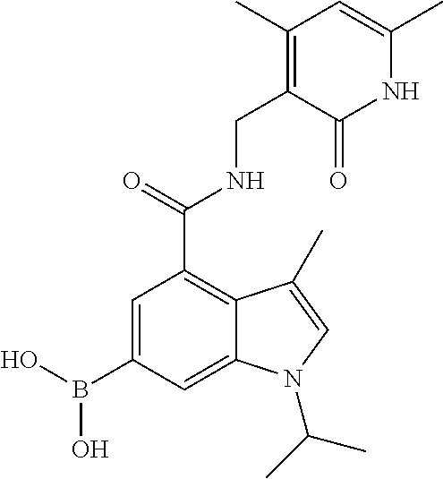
C1=C(B(O)O)C=C2C(=C1C(NCC1=C(C)C=C(C)NC1=O)=O)C(C)=CN2C(C)C
